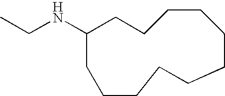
CCNC1CCCCCCCCCCC1
